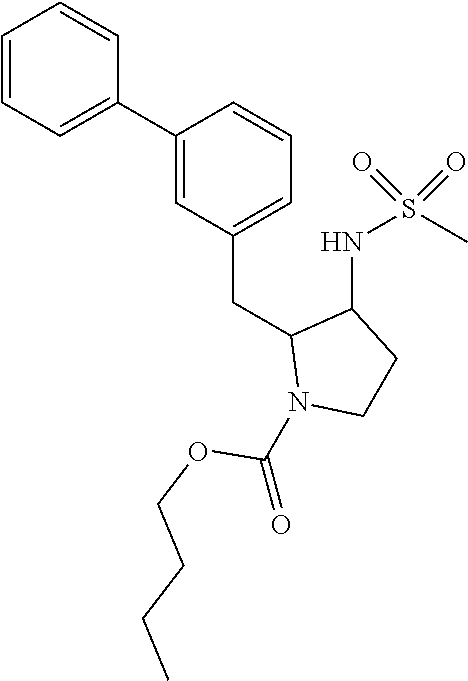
C1(C2=CC=CC=C2)=CC(CC2N(C(=O)OCCCC)CCC2NS(C)(=O)=O)=CC=C1
